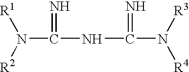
C(N([R2])[R1])(NC(N([R3])[R4])=N)=N
